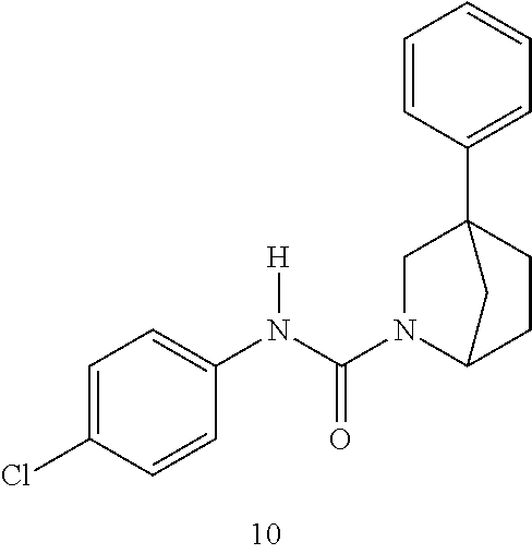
C1=C(Cl)C=CC(N(C(=O)N2C3CCC(C4=CC=CC=C4)(C2)C3)[H])=C1
